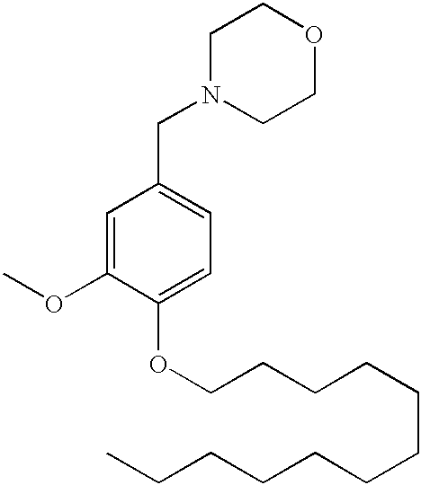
N1(CC2=CC=C(OCCCCCCCCCCCC)C(OC)=C2)CCOCC1
